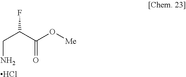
NCC(F)C(O[Me])=O.Cl
